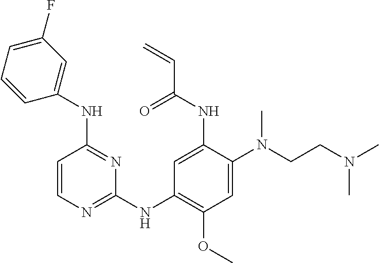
C1=CN=C(NC2=C(OC)C=C(N(CCN(C)C)C)C(NC(C=C)=O)=C2)N=C1NC1=CC(F)=CC=C1
